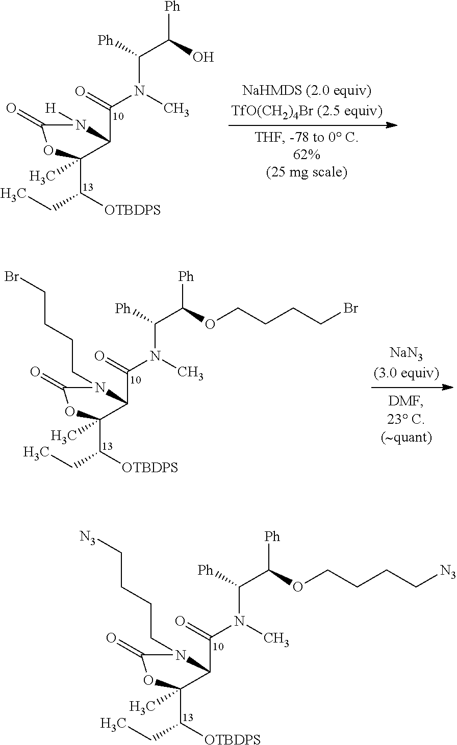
C(C1C(C(CC)[OTBDPS])(C)OC(=O)N1[H])(N(C)C(C(O)[Ph])[Ph])=O.C(C1C(C(CC)[OTBDPS])(C)OC(=O)N1CCCCBr)(N(C)C(C(OCCCCBr)[Ph])[Ph])=O.C(C1C(C(CC)[OTBDPS])(C)OC(=O)N1CCCC[N3])(N(C)C(C(OCCCC[N3])[Ph])[Ph])=O
